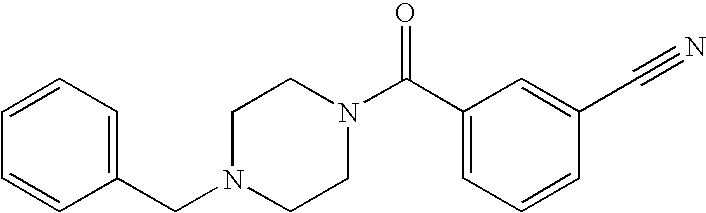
C(N1CCN(C(C2=CC=CC(C#N)=C2)=O)CC1)C1=CC=CC=C1
